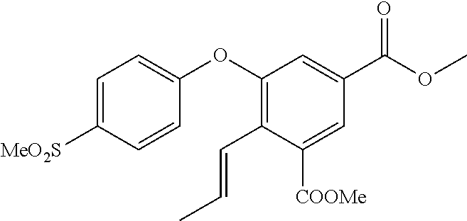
C1=C([MeO2S])C=CC(OC2=C(C=CC)C([COOMe])=CC(C(OC)=O)=C2)=C1
